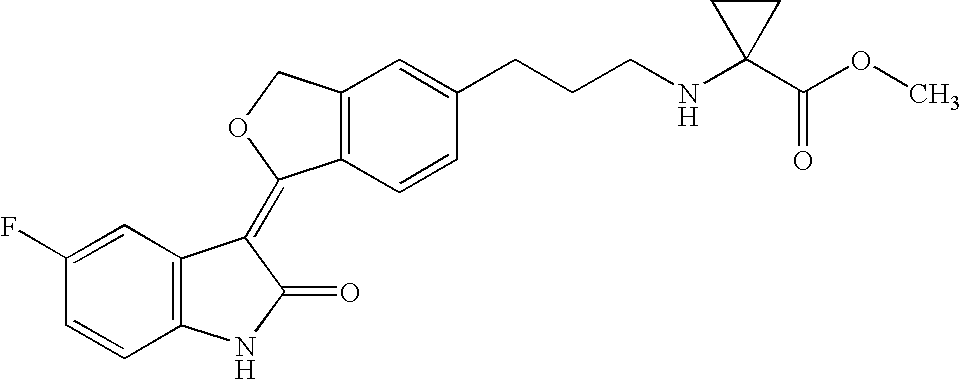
C1=C(F)C=CC2=C1C(=C1C3=C(C=C(CCCNC4(C(OC)=O)CC4)C=C3)CO1)C(=O)N2
